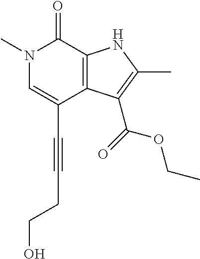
C(C1=CN(C)C(=O)C2=C1C(C(=O)OCC)=C(C)N2)#CCCO
